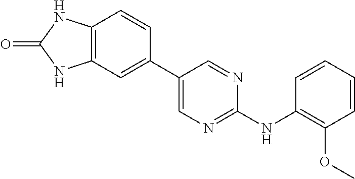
C12=C(C=CC(C3=CN=C(NC4=C(OC)C=CC=C4)N=C3)=C1)NC(=O)N2
